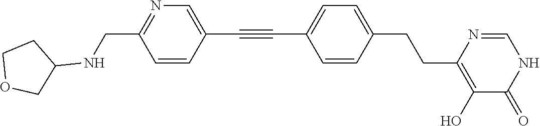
C1(C#CC2=CN=C(CNC3CCOC3)C=C2)=CC=C(CCC2=C(O)C(=O)NC=N2)C=C1
